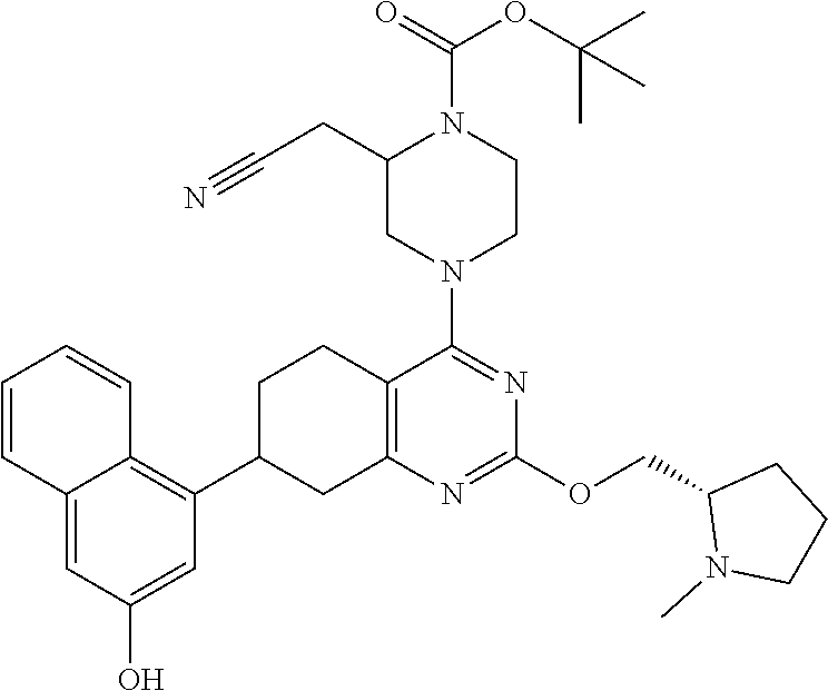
O(C1=NC2=C(C(N3CCN(C(=O)OC(C)(C)C)C(CC#N)C3)=N1)CCC(C1=C3C(=CC(O)=C1)C=CC=C3)C2)CC1CCCN1C
